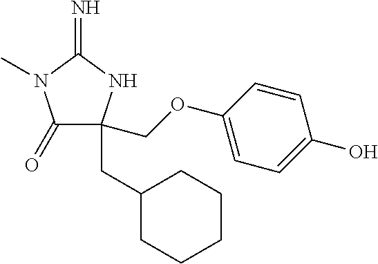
C1(=O)C(COC2=CC=C(O)C=C2)(CC2CCCCC2)NC(=N)N1C
